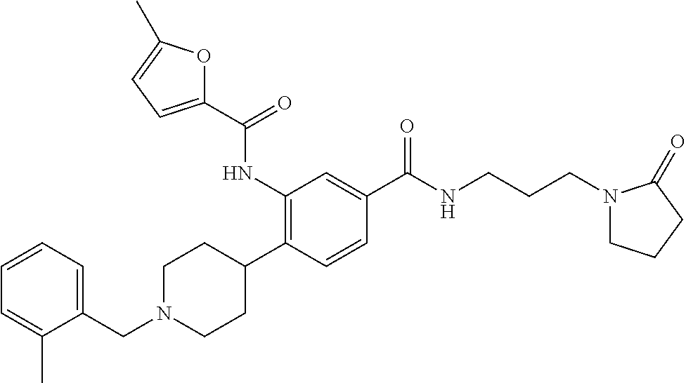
C1=CC=C(CN2CCC(C3=C(NC(=O)C4=CC=C(C)O4)C=C(C(=O)NCCCN4CCCC4=O)C=C3)CC2)C(C)=C1
